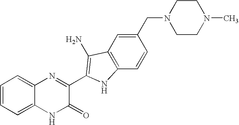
C1=C2C(=CC=C1)N=C(C1=C(N)C3=C(C=CC(CN4CCN(C)CC4)=C3)N1)C(=O)N2
